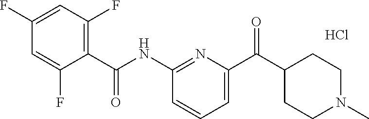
C1(NC(C2=C(F)C=C(F)C=C2F)=O)=NC(C(C2CCN(C)CC2)=O)=CC=C1.Cl
